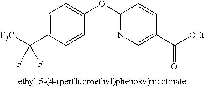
C1=C(C([F3C])(F)F)C=CC(OC2=NC=C(C([OEt])=O)C=C2)=C1
